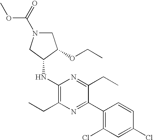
CCC1=C(NC2C(OCC)CN(C(=O)OC)C2)N=C(CC)C(C2=C(Cl)C=C(Cl)C=C2)=N1
